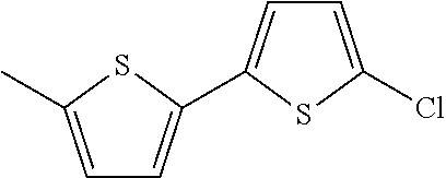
C1=C(C)SC(C2=CC=C(Cl)S2)=C1
